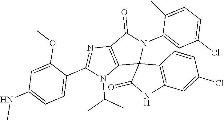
C12=C(C(=O)N(C3=CC(Cl)=CC=C3C)C13C(=O)NC1=C3C=CC(Cl)=C1)N=C(C1=CC=C(NC)C=C1OC)N2C(C)C
